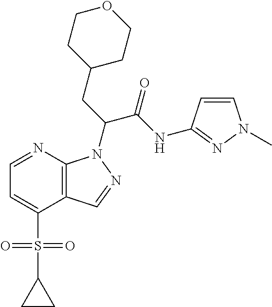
C1=NC2=C(C(S(C3CC3)(=O)=O)=C1)C=NN2C(CC1CCOCC1)C(NC1=NN(C)C=C1)=O
